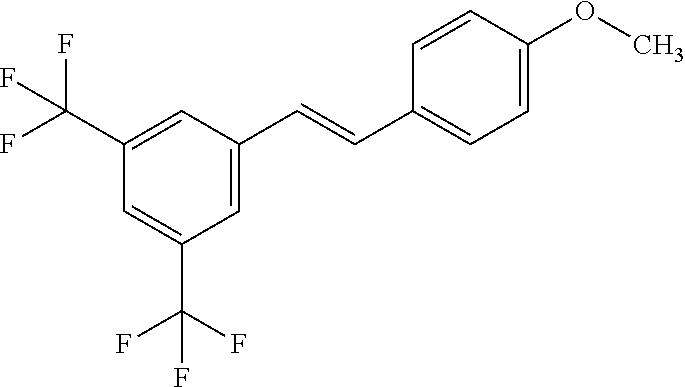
C1(C(F)(F)F)=CC(C=CC2=CC=C(OC)C=C2)=CC(C(F)(F)F)=C1
